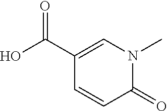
C1(C(O)=O)=CN(C)C(=O)C=C1
